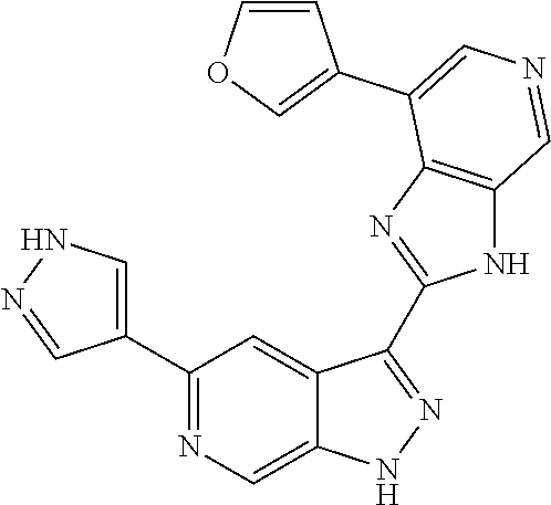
C1(C2=CNN=C2)=NC=C2C(=C1)C(C1=NC3=C(N1)C=NC=C3C1=COC=C1)=NN2
